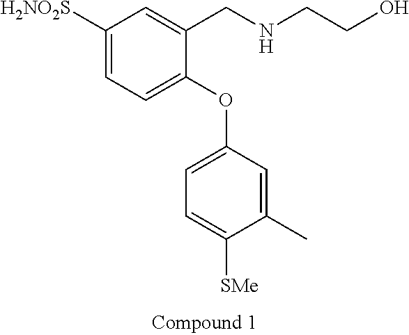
C1([H2NO2S])=CC=C(OC2=CC=C([SMe])C(C)=C2)C(CNCCO)=C1
